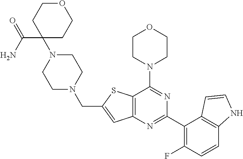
C12=C(N=C(C3=C(F)C=CC4=C3C=CN4)N=C1N1CCOCC1)C=C(CN1CCN(C3(C(N)=O)CCOCC3)CC1)S2
